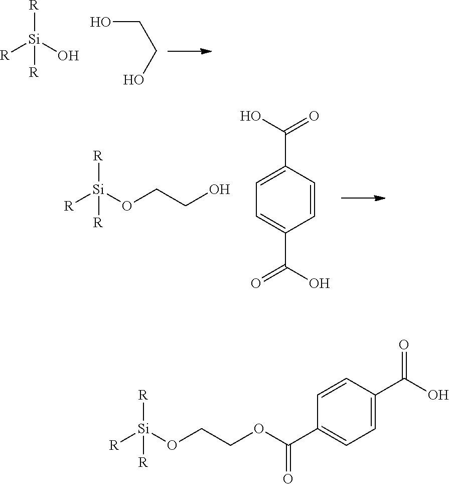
[R][Si](O)([R])[R].OCCO.[R][Si](OCCO)([R])[R].C1=C(C(O)=O)C=CC(C(O)=O)=C1.[R][Si](OCCOC(C1=CC=C(C(O)=O)C=C1)=O)([R])[R]
